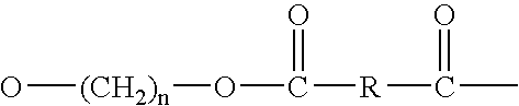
O[(CH2)n]OC([R]C(=O)C)=O
